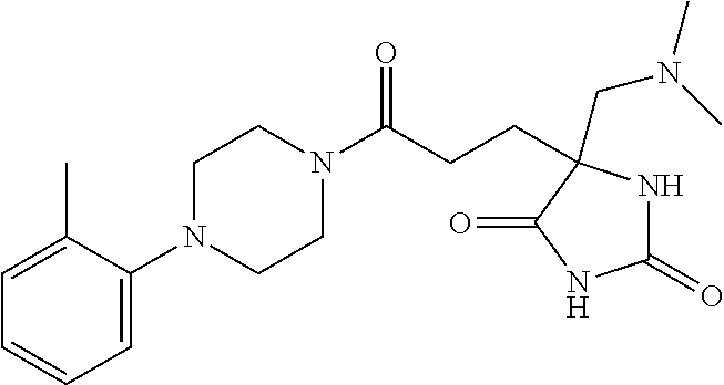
C1(=O)NC(CCC(N2CCN(C3=CC=CC=C3C)CC2)=O)(CN(C)C)C(=O)N1
